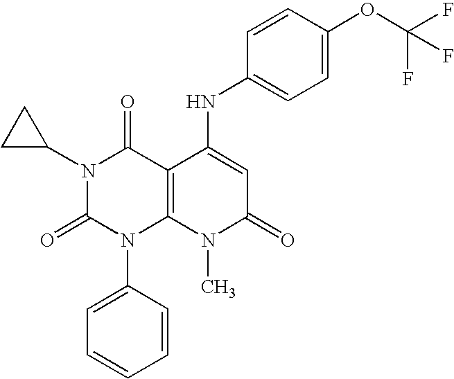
N1(C2CC2)C(=O)N(C2=CC=CC=C2)C2=C(C1=O)C(NC1=CC=C(OC(F)(F)F)C=C1)=CC(=O)N2C
